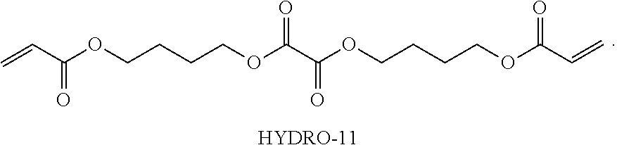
C=CC(OCCCCOC(C(OCCCCOC(=O)C=C)=O)=O)=O.[HYDRO-11]
